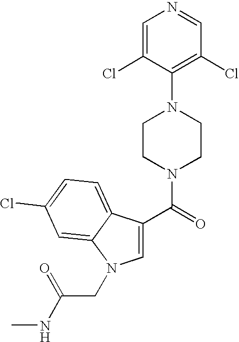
C(=O)(N1CCN(C2=C(Cl)C=NC=C2Cl)CC1)C1=CN(CC(NC)=O)C2=CC(Cl)=CC=C12
